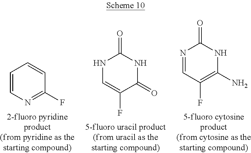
C1=CN=C(F)C=C1.N1C=C(F)C(=O)NC1=O.N1=CC(F)=C(N)NC1=O
